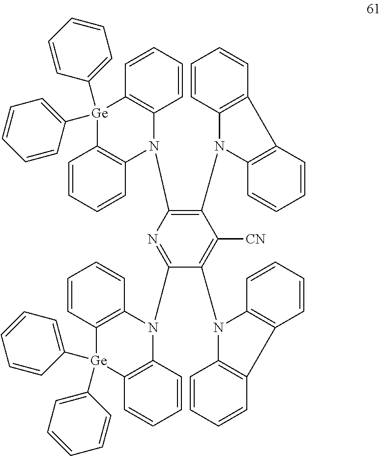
C12=C([Ge](C3=CC=CC=C3)(C3=CC=CC=C3)C3=C(C=CC=C3)N1C1=NC(N3C4=C([Ge](C5=CC=CC=C5)(C5=CC=CC=C5)C5=C3C=CC=C5)C=CC=C4)=C(N3C4=C(C5=C3C=CC=C5)C=CC=C4)C([CN])=C1N1C3=C(C4=C1C=CC=C4)C=CC=C3)C=CC=C2
